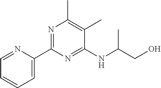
C1=NC(C2=NC(C)=C(C)C(NC(CO)C)=N2)=CC=C1
